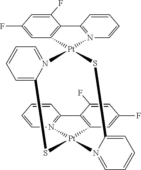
C1(F)=CC(F)=CC2=C1C1=N(C=CC=C1)[Pt]21SC2=CC=CC=N2[Pt]2(C3=C(C(F)=CC(F)=C3)C3=N2C=CC=C3)SC2=CC=CC=N21
